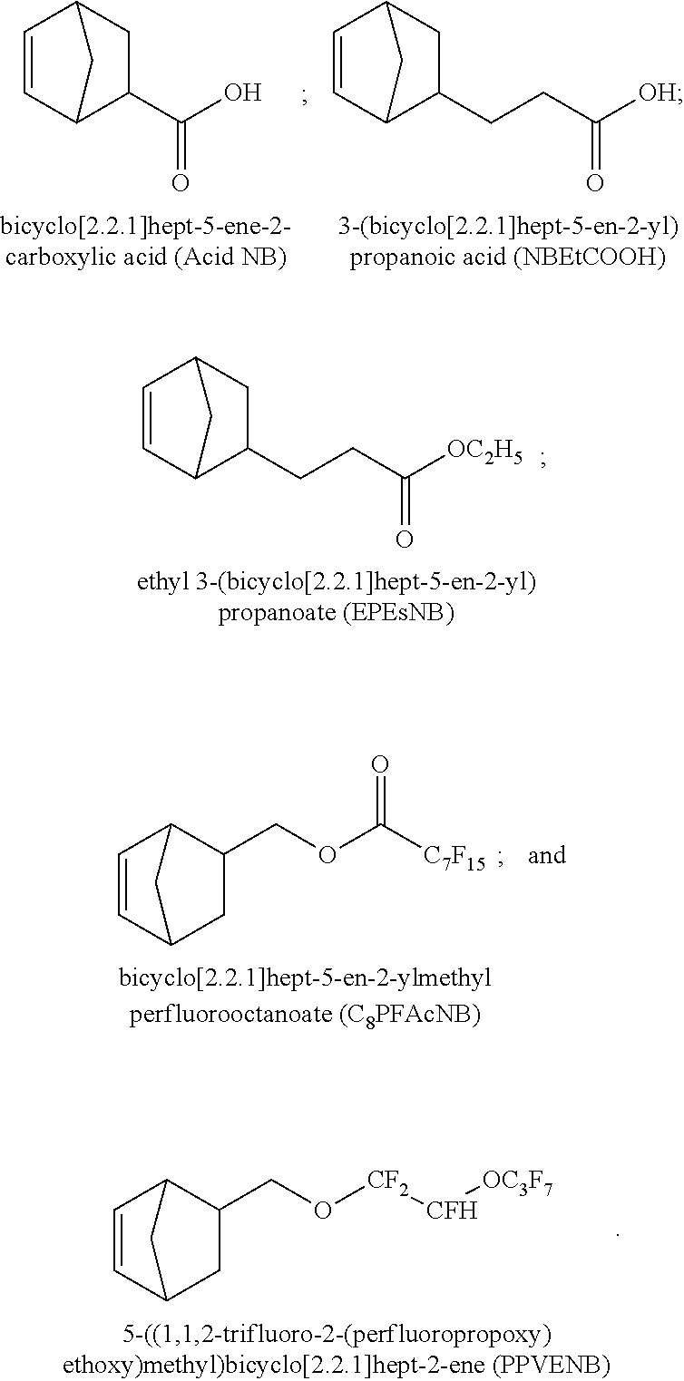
C1=CC2C(C(O)=O)CC1C2.C1=CC2C(CCC([OH])=O)CC1C2.C1=CC2C(CCC([OC2H5])=O)CC1C2.C1=CC2C(COC([C7F15])=O)CC1C2.C1=CC2C(CO[CF2][CFH][OC3F7])CC1C2
